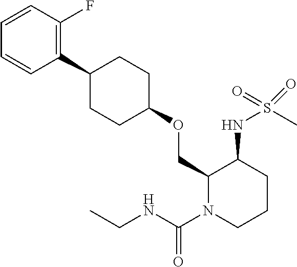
C1(COC2CCC(C3=C(F)C=CC=C3)CC2)N(C(NCC)=O)CCCC1NS(C)(=O)=O
